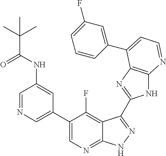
C1=NC=C(C2=CN=C3C(=C2F)C(C2=NC4=C(N2)N=CC=C4C2=CC(F)=CC=C2)=NN3)C=C1NC(C(C)(C)C)=O
